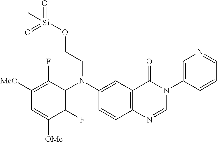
C1(F)=C(N(C2=CC3=C(C=C2)N=CN(C2=CN=CC=C2)C3=O)CCO[Si](C)(=O)=O)C(F)=C([MeO])C=C1[OMe]
